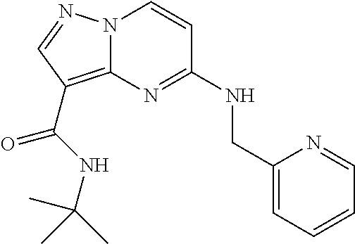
N(C1=NC2=C(C(=O)NC(C)(C)C)C=NN2C=C1)CC1=CC=CC=N1
